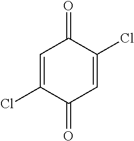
C1=C(Cl)C(=O)C=C(Cl)C1=O
